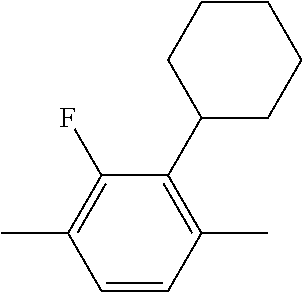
C1=CC(C)=C(C2CCCCC2)C(F)=C1C
